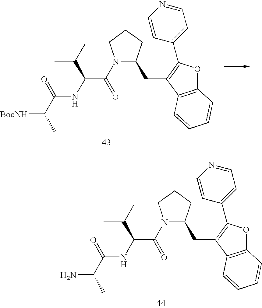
N1(C(=O)C(NC(C([BocNH])C)=O)C(C)C)C(CC2=C(C3=CC=NC=C3)OC3=C2C=CC=C3)CCC1.N1(C(=O)C(NC(C(N)C)=O)C(C)C)C(CC2=C(C3=CC=NC=C3)OC3=C2C=CC=C3)CCC1
